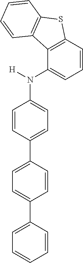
C1=C(C2=CC=C(N([H])C3=CC=CC4=C3C3=C(S4)C=CC=C3)C=C2)C=CC(C2=CC=CC=C2)=C1
